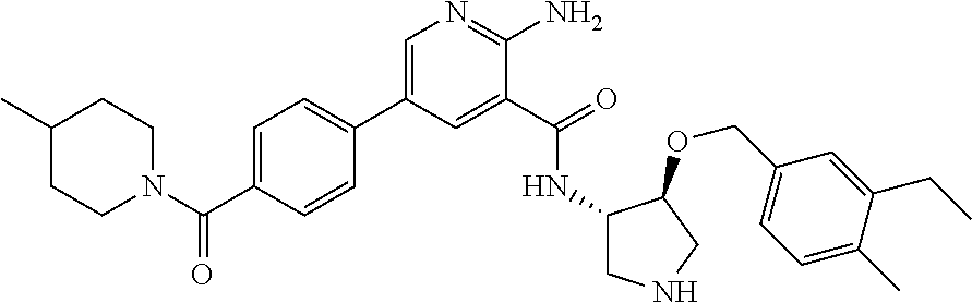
C1=C(C2=CC=C(C(=O)N3CCC(C)CC3)C=C2)C=C(C(=O)NC2CNCC2OCC2=CC=C(C)C(CC)=C2)C(N)=N1
